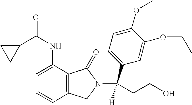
C1(C(NC2=CC=CC3=C2C(=O)N(C(CCO)(C2=CC=C(OC)C(OCC)=C2)[H])C3)=O)CC1
